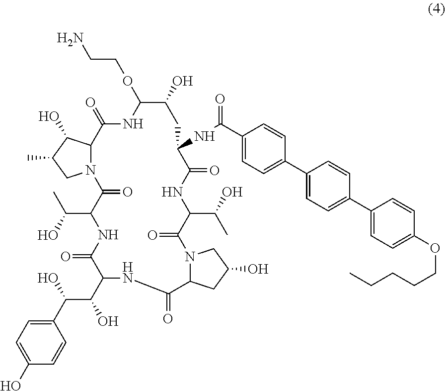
C(C1C(=O)N2C(C(O)C(C)C2)C(=O)NC(OCCN)C(O)CC(NC(=O)C2=CC=C(C3=CC=C(C4=CC=C(OCCCCC)C=C4)C=C3)C=C2)C(=O)NC(C(O)C)C(=O)N2C(CC(O)C2)C(=O)NC(C(C(O)C2=CC=C(O)C=C2)O)C(=O)N1)(C)O
